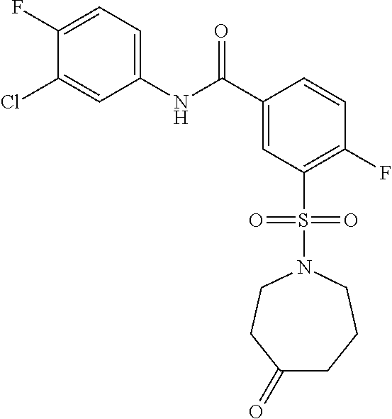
C(C1=CC(S(N2CCC(=O)CCC2)(=O)=O)=C(F)C=C1)(=O)NC1=CC=C(F)C(Cl)=C1
